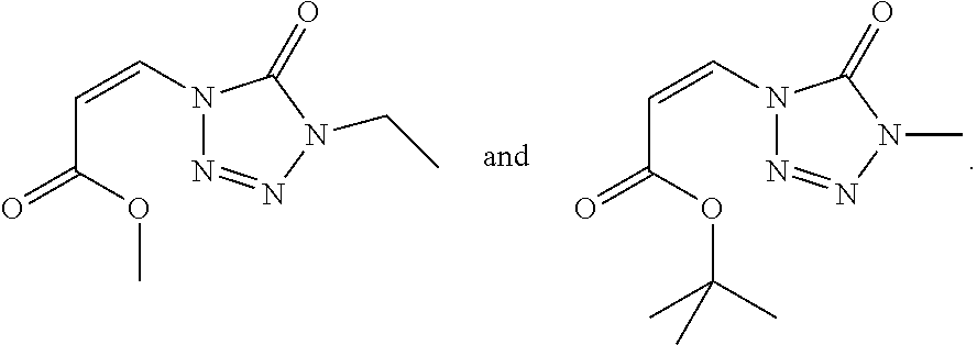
C(C=CN1N=NN(CC)C1=O)(=O)OC.C(C=CN1N=NN(C)C1=O)(=O)OC(C)(C)C
